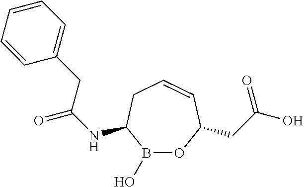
B1(O)OC(CC(O)=O)C=CCC1NC(=O)CC1=CC=CC=C1
